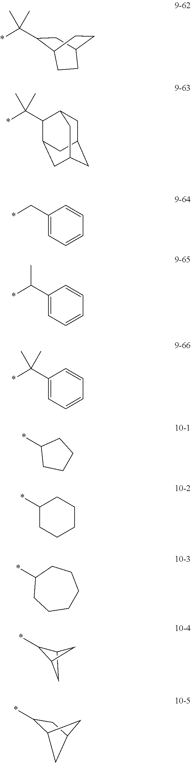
*C1C2CC1C2.*C(C1CC2CCC1CC2)(C)C.*C(C1C2CC3CC(CC1C3)C2)(C)C.*C(C1=CC=CC=C1)C.*CC1=CC=CC=C1.*C(C1=CC=CC=C1)(C)C.*C1CCCC1.*C1CCCCC1.*C1CCCCCC1.*C1C2CC(C1)C2
